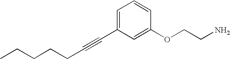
C(CC#CC1=CC=CC(OCCN)=C1)CCC
